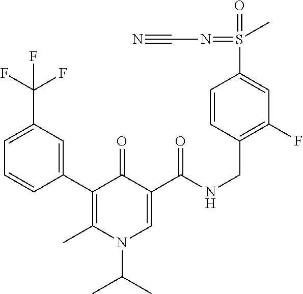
C1(C2=C(C)N(C(C)C)C=C(C(NCC3=C(F)C=C(S(=O)(=NC#N)C)C=C3)=O)C2=O)=CC(C(F)(F)F)=CC=C1
